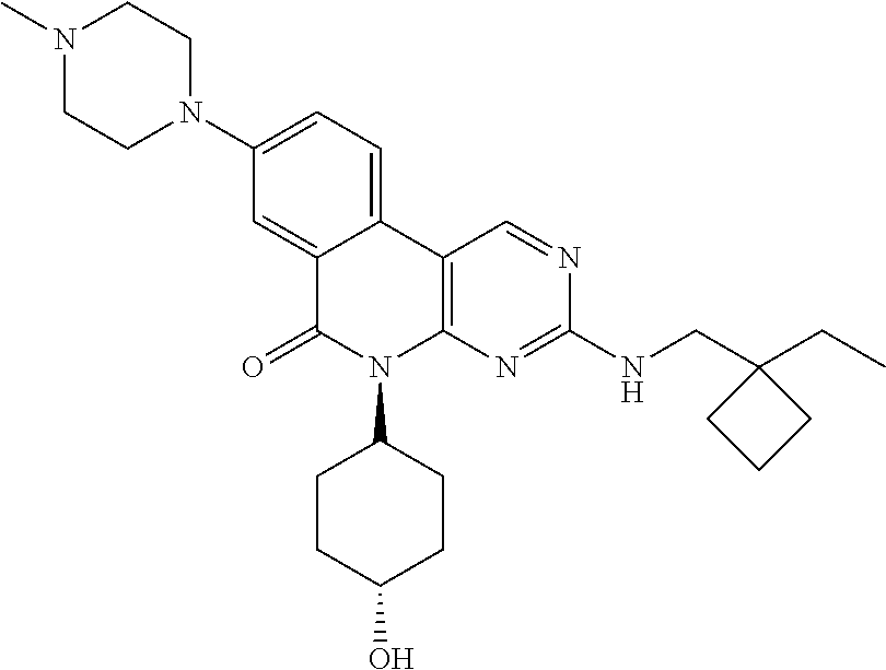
C12=CC(N3CCN(C)CC3)=CC=C1C1=C(N(C3CCC(O)CC3)C2=O)N=C(NCC2(CC)CCC2)N=C1
